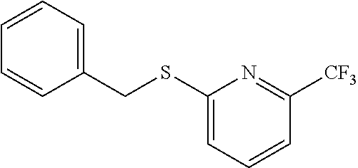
C1=CC=CC(CSC2=CC=CC([CF3])=N2)=C1
